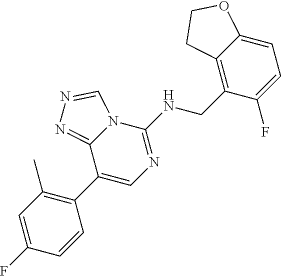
C1(C2=C(C)C=C(F)C=C2)=CN=C(NCC2=C3C(=CC=C2F)OCC3)N2C1=NN=C2
